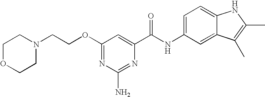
C1(OCCN2CCOCC2)=NC(N)=NC(C(NC2=CC=C3C(=C2)C(C)=C(C)N3)=O)=C1
